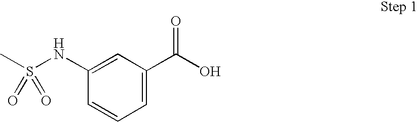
S(NC1=CC(C(=O)O)=CC=C1)(C)(=O)=O
